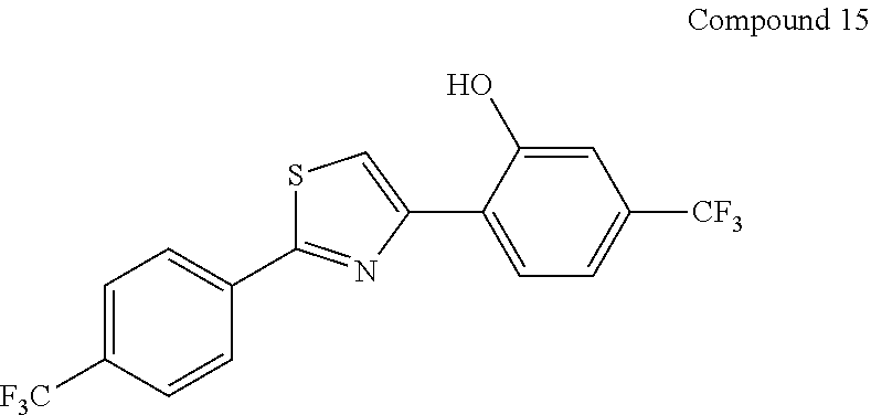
C1=C([F3C])C=CC(C2=NC(C3=CC=C([CF3])C=C3O)=CS2)=C1
